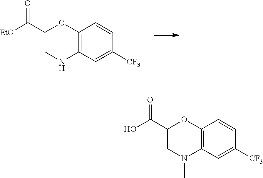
C12=C(C=C([CF3])C=C1)NCC(C([EtO])=O)O2.C12=C(C=C([CF3])C=C1)N(C)CC(C(O)=O)O2
